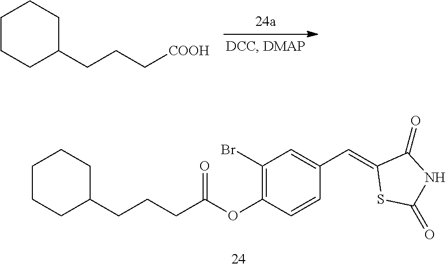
C1CCC(CCC[COOH])CC1.C1(Br)=C(OC(CCCC2CCCCC2)=O)C=CC(C=C2SC(=O)NC2=O)=C1
